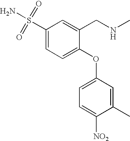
C1(S(=O)(=O)N)=CC=C(OC2=CC=C([NO2])C(C)=C2)C(CNC)=C1
